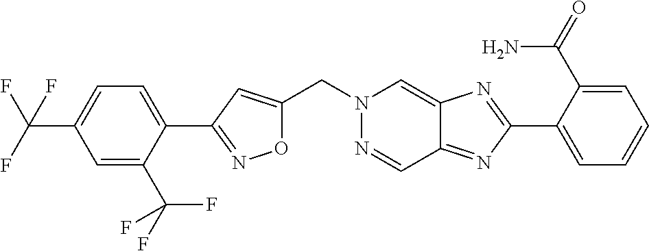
C(N1N=CC2=NC(C3=CC=CC=C3C(=O)N)=NC2=C1)C1=CC(C2=CC=C(C(F)(F)F)C=C2C(F)(F)F)=NO1
